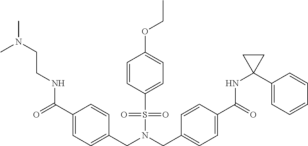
C(NC(=O)C1=CC=C(CN(S(=O)(=O)C2=CC=C(OCC)C=C2)CC2=CC=C(C(=O)NC3(C4=CC=CC=C4)CC3)C=C2)C=C1)CN(C)C
